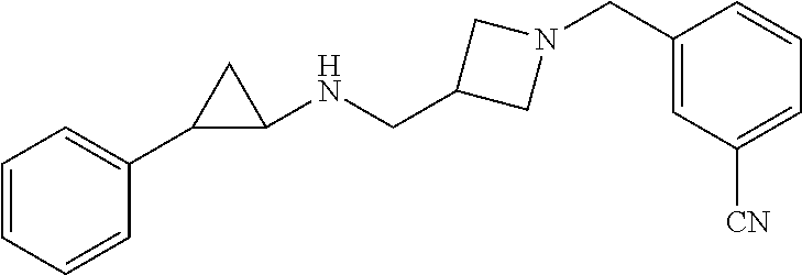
C1(C2=CC=CC=C2)C(NCC2CN(CC3=CC([CN])=CC=C3)C2)C1
